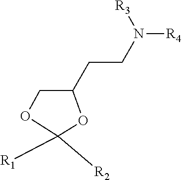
[R4]N(CCC1COC([R2])([R1])O1)[R3]
